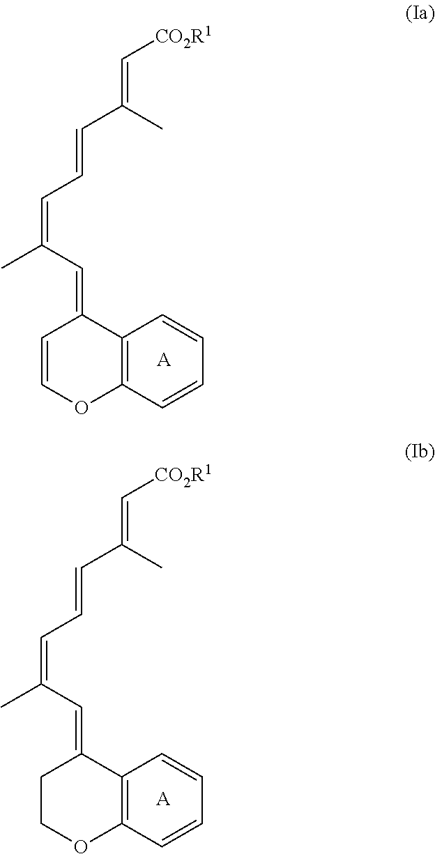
C12=C(C=CC=C1)OC=CC2=CC(=CC=CC(=C[CO2R1])C)C.[A].C12=C(C=CC=C1)OCCC2=CC(=CC=CC(=C[CO2R1])C)C.[A]
